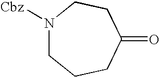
N1([Cbz])CCCC(=O)CC1
